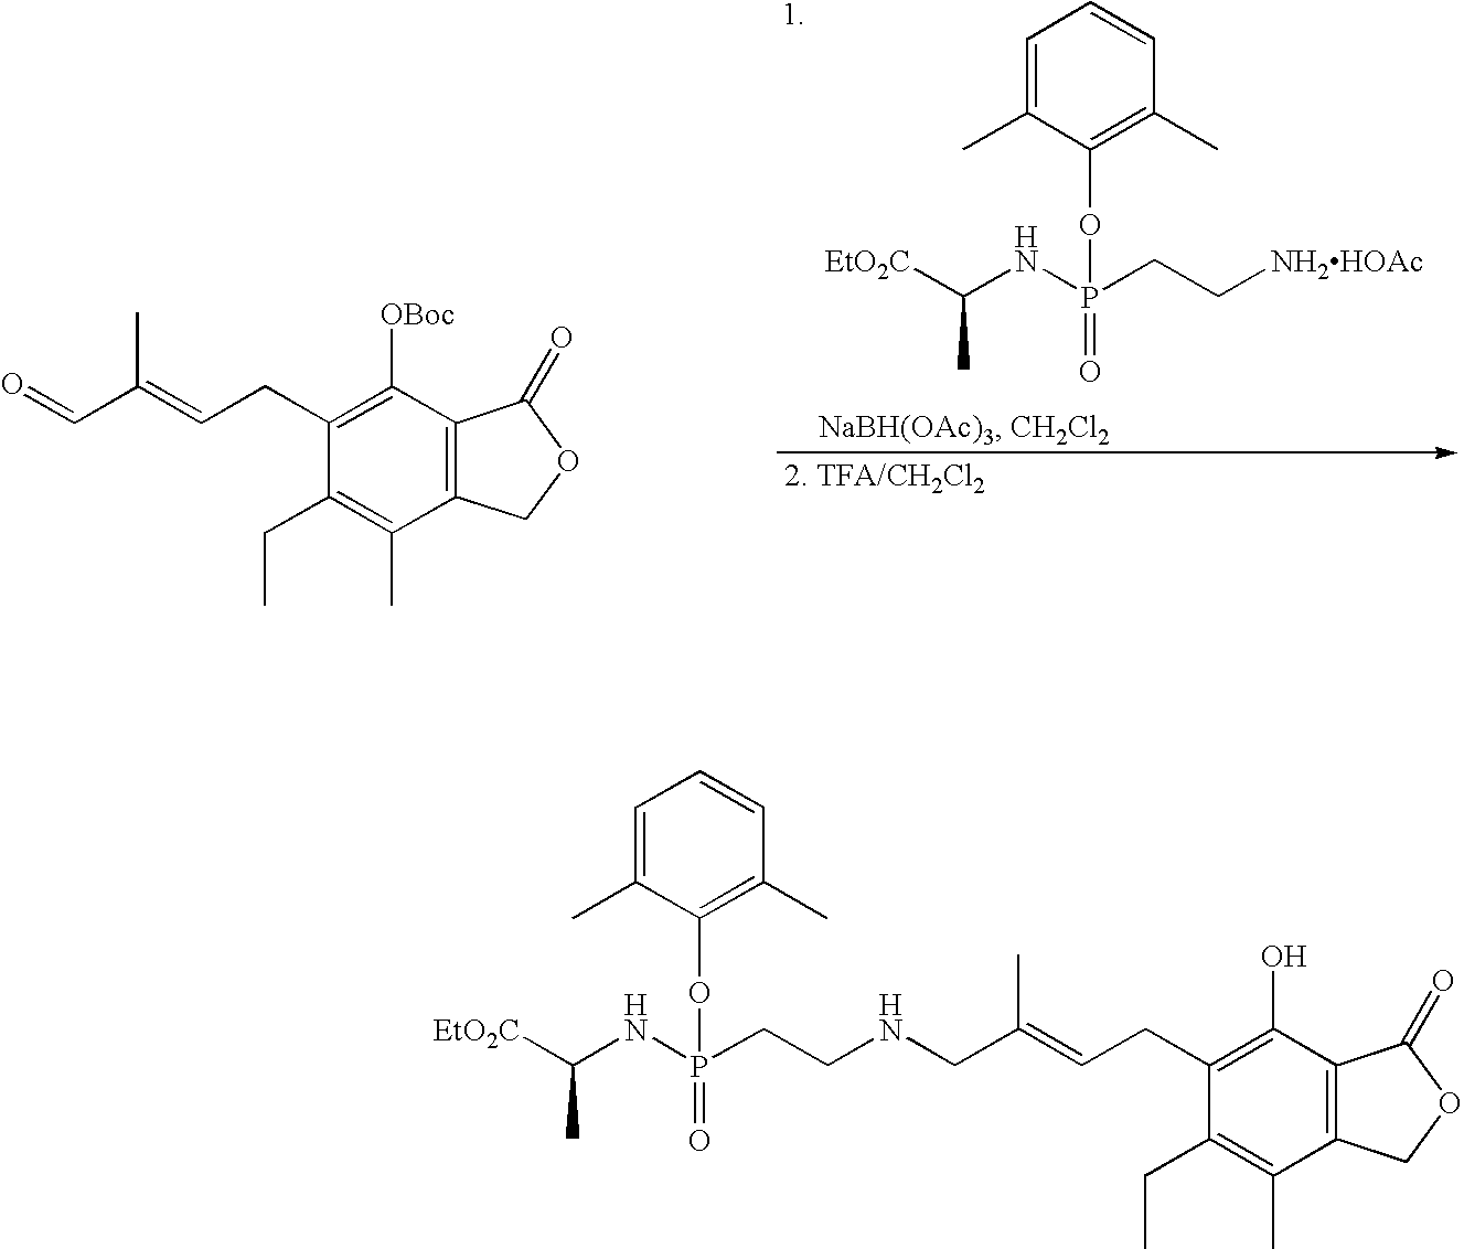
C1=C(C)C(OP(CC[NH2HOAc])(NC([EtO2C])C)=O)=C(C)C=C1.O=CC(=CCC1=C([OBoc])C2=C(C(C)=C1CC)COC2=O)C.N(CC(=CCC1=C(O)C2=C(C(C)=C1CC)COC2=O)C)CCP(NC([EtO2C])C)(=O)OC1=C(C)C=CC=C1C
